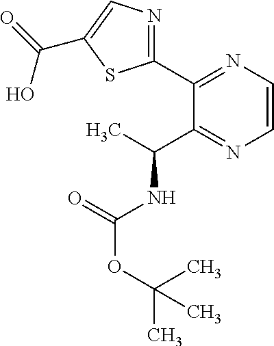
N(C(C)C1=NC=CN=C1C1=NC=C(C(=O)O)S1)C(OC(C)(C)C)=O
